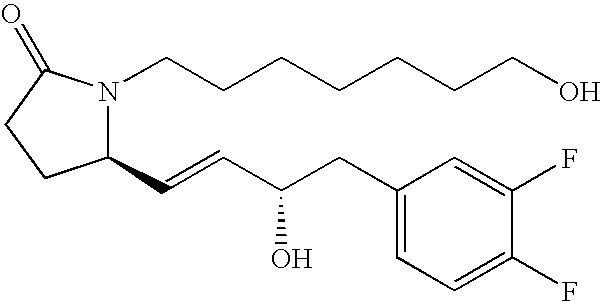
C1(C=CC(CC2=CC=C(F)C(F)=C2)O)N(CCCCCCCO)C(=O)CC1
